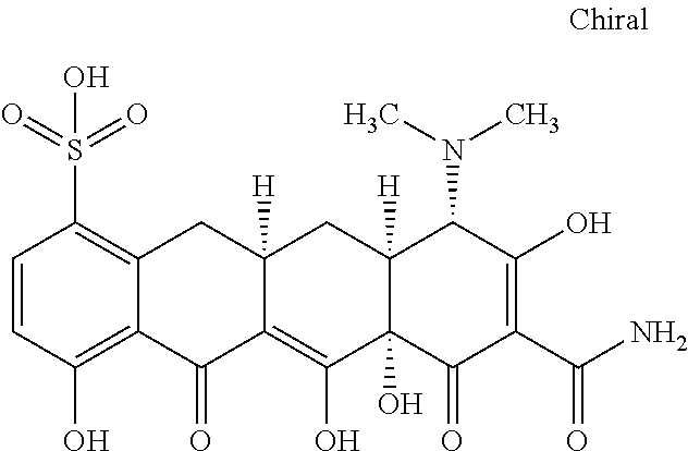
C1=CC(O)=C2C(=C1S(=O)(=O)O)CC1([H])C(=C(O)C3(O)C([H])(C1)C(N(C)C)C(O)=C(C(N)=O)C3=O)C2=O
